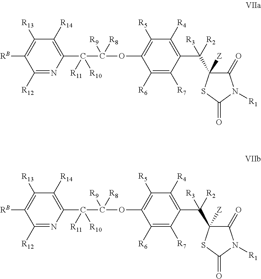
C1([R12])=NC(C(C(OC2=C([R5])C([R4])=C(C([R2])(C3([Z])C(=O)N([R1])C(=O)S3)[R3])C([R7])=C2[R6])([R9])[R8])([R11])[R10])=C([R14])C([R13])=C1[RB].C1([R12])=NC(C(C(OC2=C([R5])C([R4])=C(C([R2])(C3([Z])C(=O)N([R1])C(=O)S3)[R3])C([R7])=C2[R6])([R9])[R8])([R11])[R10])=C([R14])C([R13])=C1[RB]
